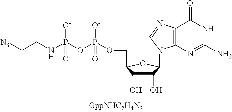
C1(O)C(O)C(COP(OP(NCC[N3])([O-])=O)([O-])=O)OC1N1C2=C(N=C1)C(=O)NC(N)=N2
